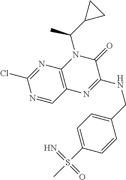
N1=CC2=C(N=C1Cl)N(C(C1CC1)C)C(=O)C(NCC1=CC=C(S(C)(=N)=O)C=C1)=N2
